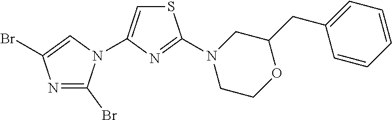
N1=C(Br)N(C2=CSC(N3CCOC(CC4=CC=CC=C4)C3)=N2)C=C1Br
